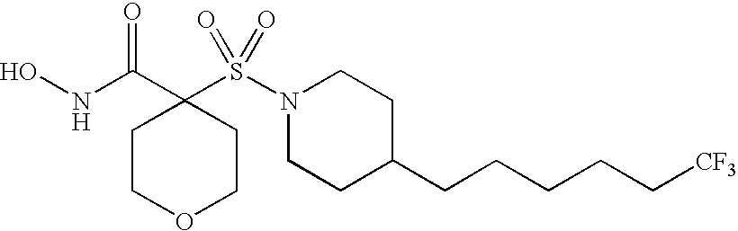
ONC(C1(S(N2CCC(CCCCC[CF3])CC2)(=O)=O)CCOCC1)=O
